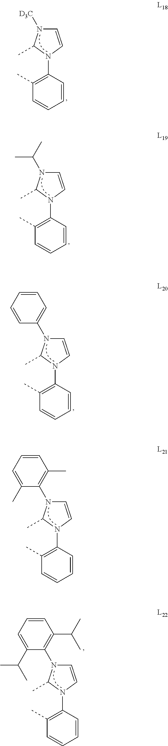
C1(C)=C(N2C=CN([D3C])C2C)C=CC=C1.C1(C)=C(N2C=CN(C(C)C)C2C)C=CC=C1.C1(C)=C(N2C=CN(C3=CC=CC=C3)C2C)C=CC=C1.C1(C)=C(N2C=CN(C3=C(C)C=CC=C3C)C2C)C=CC=C1.C1(C)=C(N2C=CN(C3=C(C(C)C)C=CC=C3C(C)C)C2C)C=CC=C1
